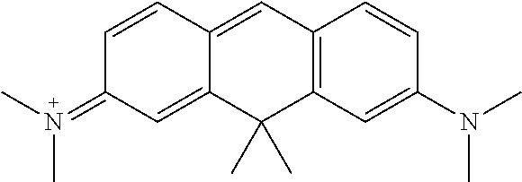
C12=C(C=C(N(C)C)C=C1)C(C)(C)C1=CC(=N(C)C)C=CC1=C2
